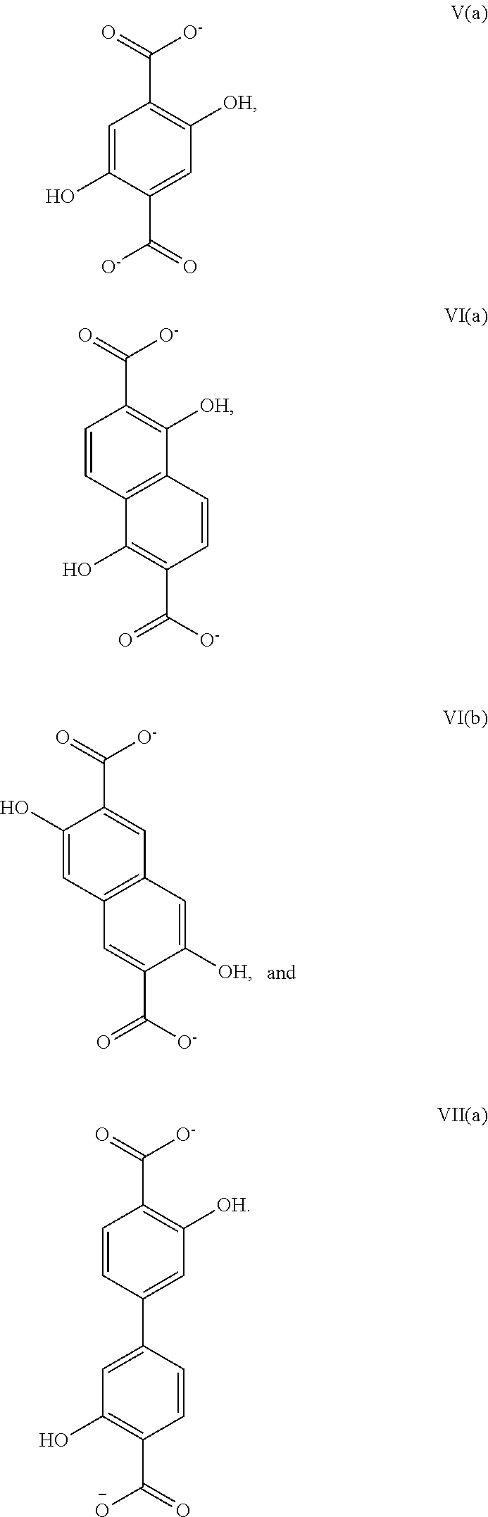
C1(O)=CC2=C(C=C1C(=O)[O-])C=C([OH])C(C([O-])=O)=C2.C1=C(O)C(C(=O)[O-])=CC([OH])=C1C(=O)[O-].C1=CC2=C(C([OH])=C1C(=O)[O-])C=CC(C([O-])=O)=C2O.C1=CC(C2=CC(O)=C(C(=O)[O-])C=C2)=CC([OH])=C1C(=O)[O-]
